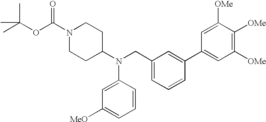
N1(C(OC(C)(C)C)=O)CCC(N(C2=CC([MeO])=CC=C2)CC2=CC=CC(C3=CC([OMe])=C([OMe])C([OMe])=C3)=C2)CC1
